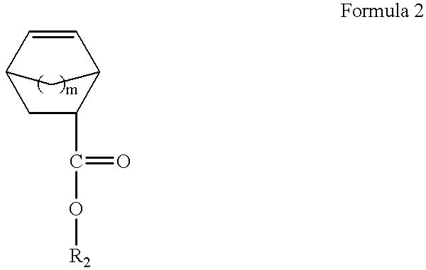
C1=CC2C(C(=O)O[R2])CC1C2
